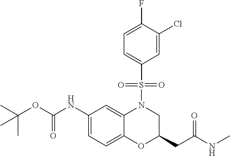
C1(NC(OC(C)(C)C)=O)=CC=C2C(=C1)N(S(C1=CC=C(F)C(Cl)=C1)(=O)=O)CC(CC(=O)NC)O2
